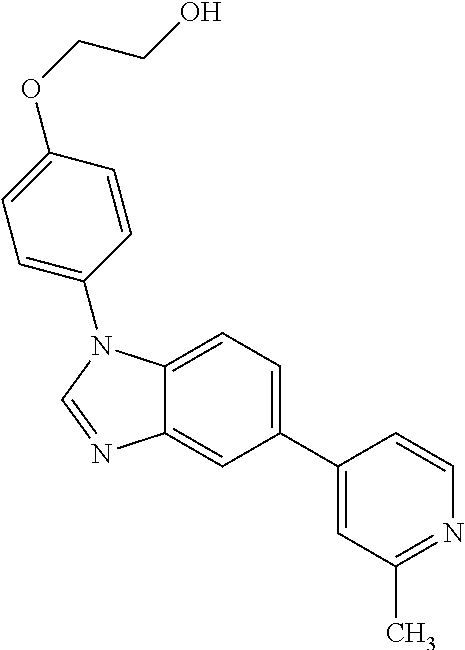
C1(C2=CC(C)=NC=C2)=CC=C2C(=C1)N=CN2C1=CC=C(OCCO)C=C1
